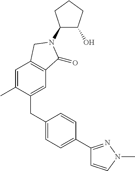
C1(CC2=CC=C(C3=NN(C)C=C3)C=C2)=CC2=C(C=C1C)CN(C1C(O)CCC1)C2=O
